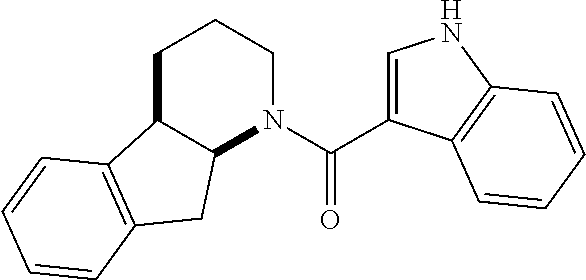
C1C2C(N(C(=O)C3=CNC4=C3C=CC=C4)CC1)CC1=C2C=CC=C1
